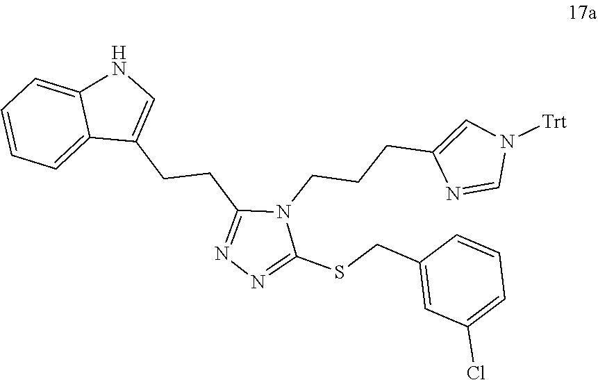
N1=C(SCC2=CC(Cl)=CC=C2)N(CCCC2=CN([Trt])C=N2)C(CCC2=CNC3=CC=CC=C23)=N1
